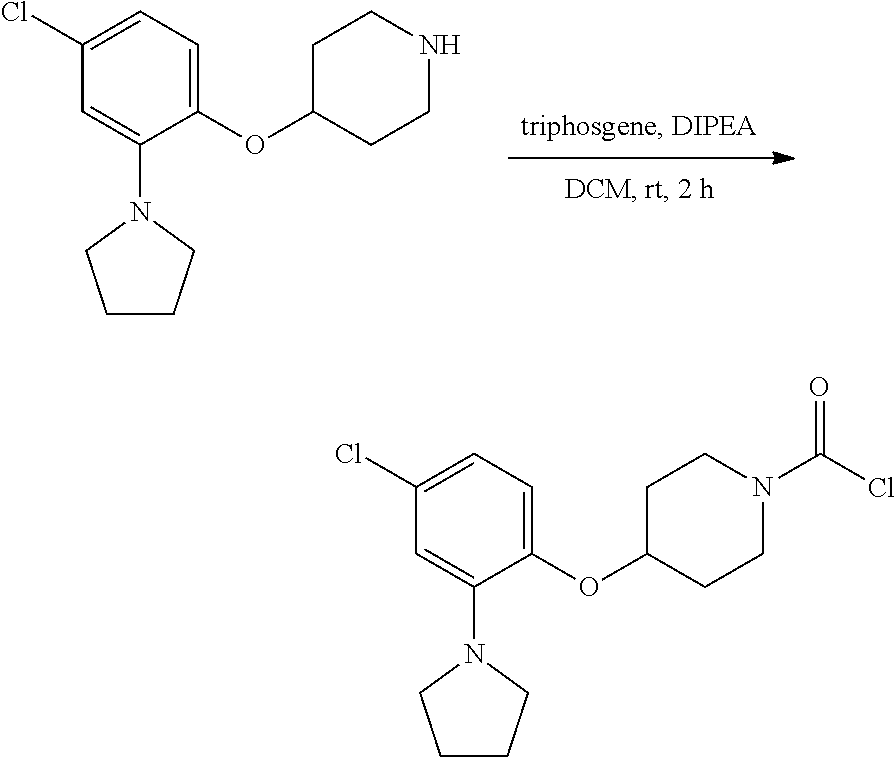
C1C(OC2=CC=C(Cl)C=C2N2CCCC2)CCNC1.C1C(OC2=CC=C(Cl)C=C2N2CCCC2)CCN(C(Cl)=O)C1
